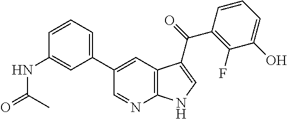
C12=C(C=C(C3=CC=CC(NC(=O)C)=C3)C=N1)C(C(=O)C1=C(F)C(O)=CC=C1)=CN2
